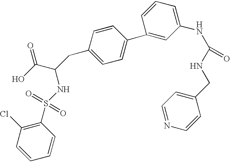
C1=CC=CC(S(NC(C(O)=O)CC2=CC=C(C3=CC(NC(NCC4=CC=NC=C4)=O)=CC=C3)C=C2)(=O)=O)=C1Cl
